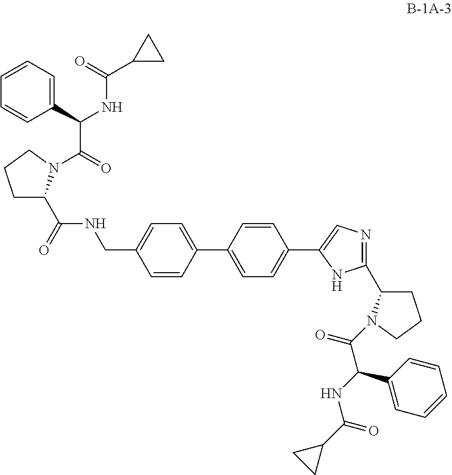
C1(C(NC(C2CC2)=O)C(=O)N2C(C(NCC3=CC=C(C4=CC=C(C5=CN=C(C6CCCN6C(=O)C(NC(=O)C6CC6)C6=CC=CC=C6)N5)C=C4)C=C3)=O)CCC2)=CC=CC=C1
